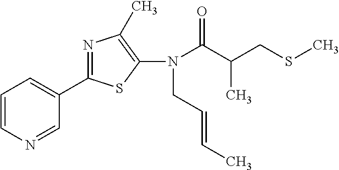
C1(C2=NC(C)=C(N(C(C(CSC)C)=O)CC=CC)S2)=CC=CN=C1
